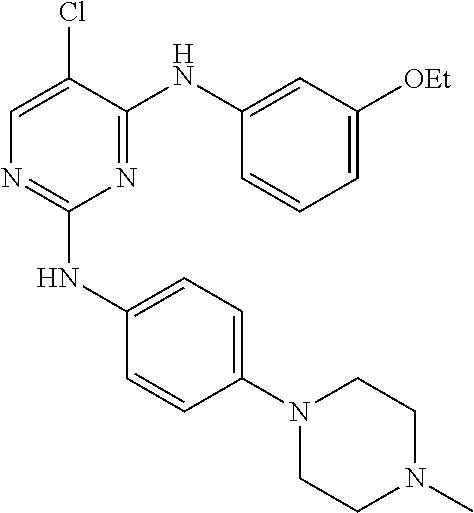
N1(C2=CC=C(NC3=NC=C(Cl)C(NC4=CC([OEt])=CC=C4)=N3)C=C2)CCN(C)CC1
